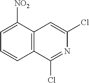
C1=CC2=C(C([NO2])=C1)C=C(Cl)N=C2Cl
